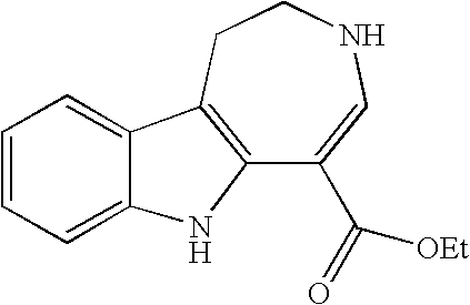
C12=C(CCNC=C1C([OEt])=O)C1=CC=CC=C1N2
